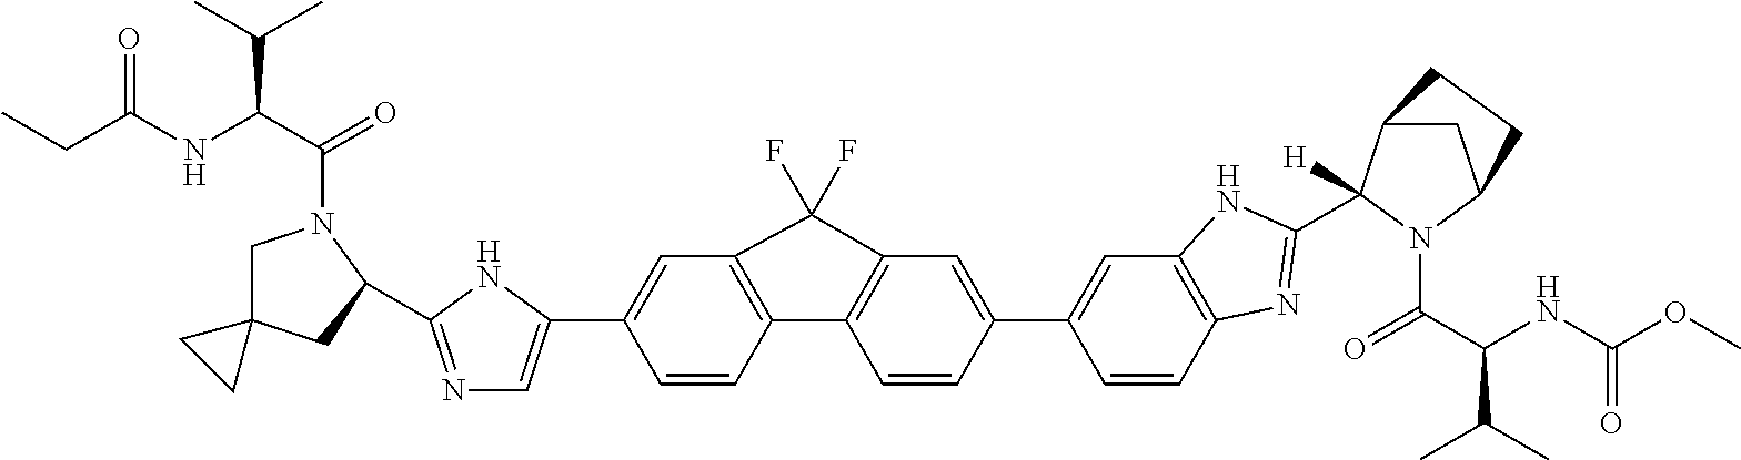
C1=C(C2=CN=C(C3CC4(CN3C(C(NC(CC)=O)C(C)C)=O)CC4)N2)C=CC2=C1C(F)(F)C1=C2C=CC(C2=CC3=C(C=C2)N=C(C2([H])C4CC(N2C(C(NC(OC)=O)C(C)C)=O)CC4)N3)=C1
